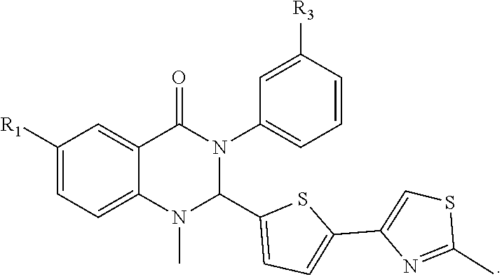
C1([R1])=CC=C2C(=C1)C(=O)N(C1=CC=CC([R3])=C1)C(C1=CC=C(C3=CSC(C)=N3)S1)N2C
